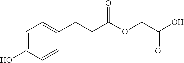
C1=C(O)C=CC(CCC(OCC(O)=O)=O)=C1
